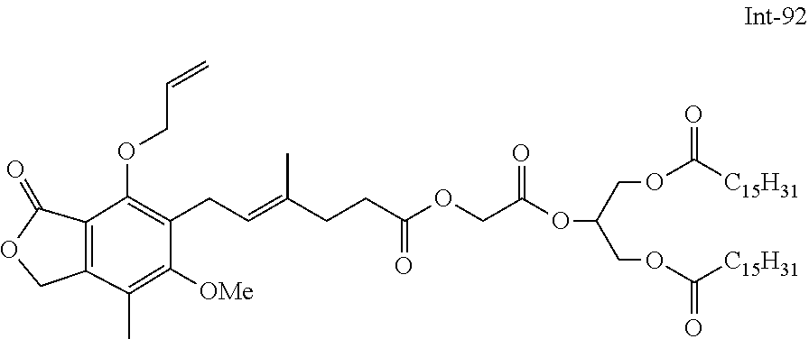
C(C=C(C)CCC(=O)OCC(OC(COC([C15H31])=O)COC([C15H31])=O)=O)C1=C(OCC=C)C2=C(C(C)=C1[OMe])COC2=O
